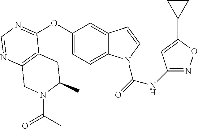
C12=C(N=CN=C1OC1=CC=C3C(=C1)C=CN3C(=O)NC1=NOC(C3CC3)=C1)CN(C(C)=O)C(C)C2
